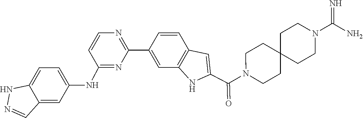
C1=CC2=C(C=C1C1=NC=CC(NC3=CC=C4C(=C3)C=NN4)=N1)NC(C(N1CCC3(CC1)CCN(C(N)=N)CC3)=O)=C2
